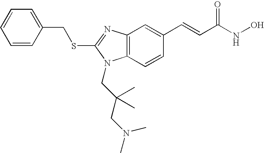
S(C1=NC2=C(C=CC(C=CC(NO)=O)=C2)N1CC(CN(C)C)(C)C)CC1=CC=CC=C1
